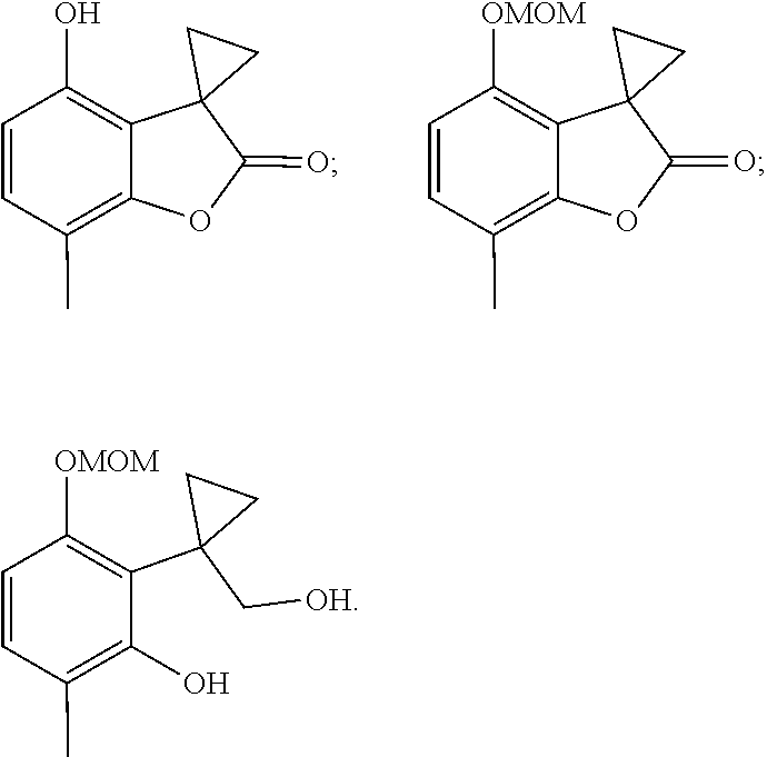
C12=C(C)C=CC(O)=C1C1(CC1)C(=O)O2.C1(C)=C2C(=C([OMOM])C=C1)C1(CC1)C(=O)O2.C1=CC([OMOM])=C(C2(C[OH])CC2)C(O)=C1C
